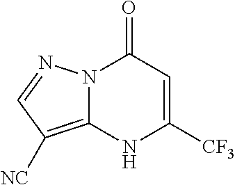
C1=C([CF3])NC2=C([NC])C=NN2C1=O
